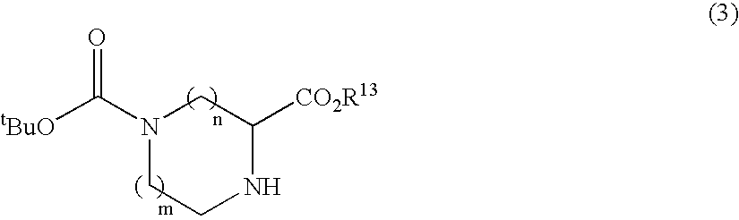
[tBuO]C(N1CC([CO2R13])NCC1)=O
